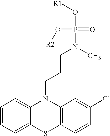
C1=CC=C2C(=C1)N(CCCN(P(O[R2])(=O)O[R1])C)C1=C(S2)C=CC(Cl)=C1
